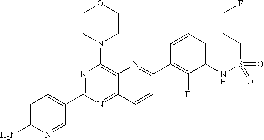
C12=NC(C3=CC=C(N)N=C3)=NC(N3CCOCC3)=C1N=C(C1=C(F)C(NS(CCCF)(=O)=O)=CC=C1)C=C2
